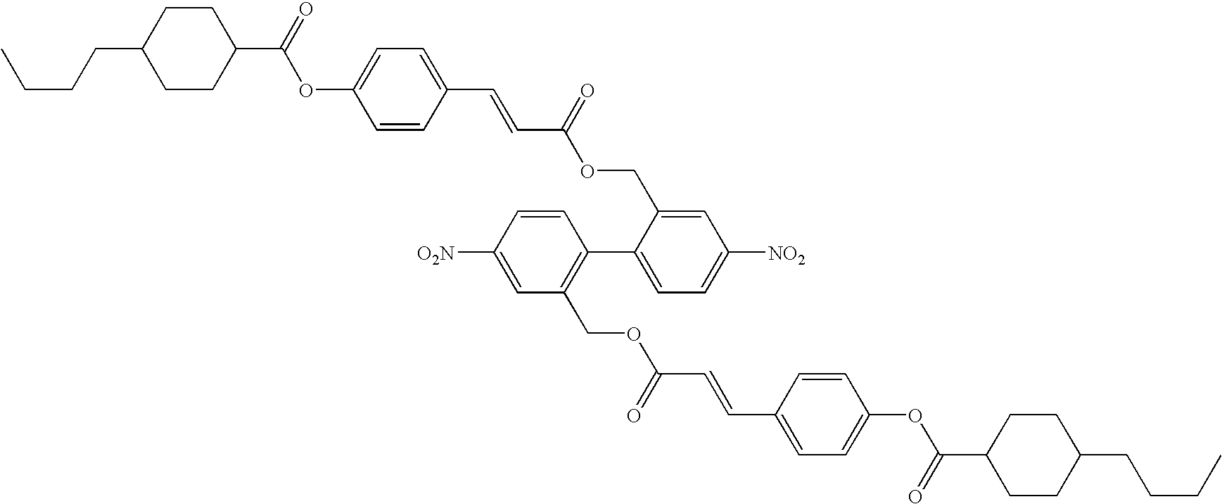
CCCCC1CCC(C(=O)OC2=CC=C(C=CC(OCC3=CC([NO2])=CC=C3C3=C(COC(C=CC4=CC=C(OC(C5CCC(CCCC)CC5)=O)C=C4)=O)C=C([O2N])C=C3)=O)C=C2)CC1
